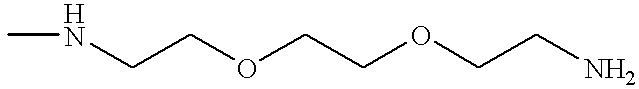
CNCCOCCOCCN
